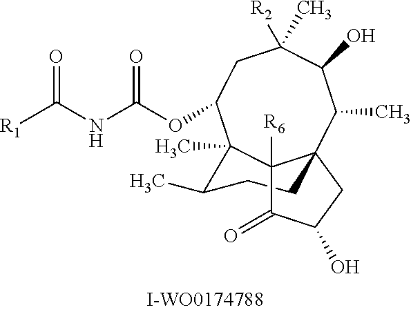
C1(O)CC23C(C)C(O)C(C)([R2])CC(OC(=O)NC([R1])=O)C(C)(C(C)CC2)C3([R6])C1=O
